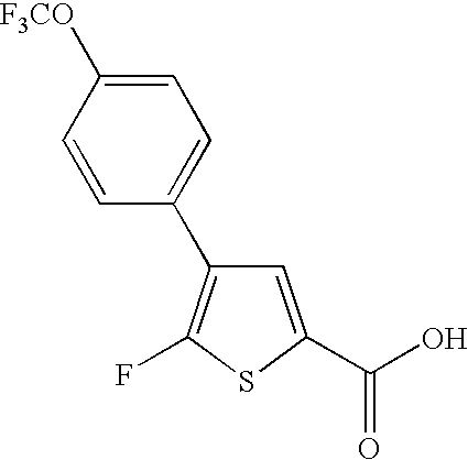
C1=C(C(O)=O)SC(F)=C1C1=CC=C([F3CO])C=C1
